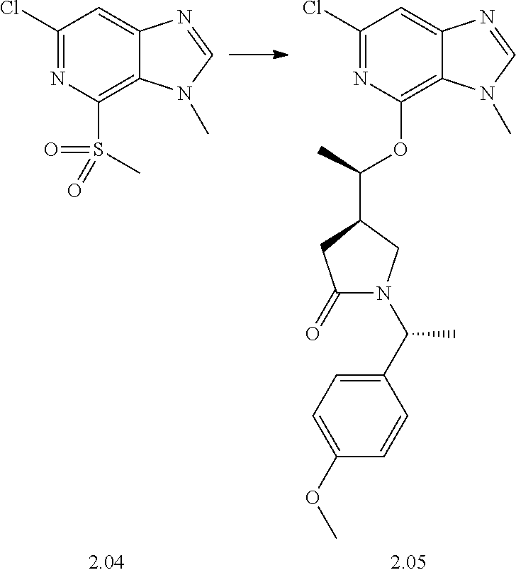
C1(Cl)=NC(OC(C2CC(=O)N(C(C3=CC=C(OC)C=C3)C)C2)C)=C2C(=C1)N=CN2C.C1(Cl)=NC(S(C)(=O)=O)=C2C(=C1)N=CN2C
